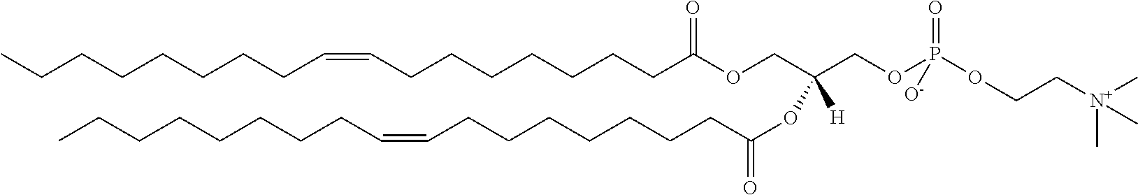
CCCCCCCCC=CCCCCCCCC(OCC(COP(OCC[N+](C)(C)C)(=O)[O-])([H])OC(CCCCCCCC=CCCCCCCCC)=O)=O
